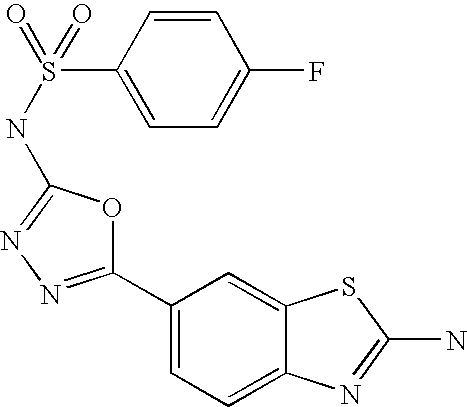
C1(C2=NN=C(NS(C3=CC=C(F)C=C3)(=O)=O)O2)=CC=C2C(=C1)SC(N)=N2
